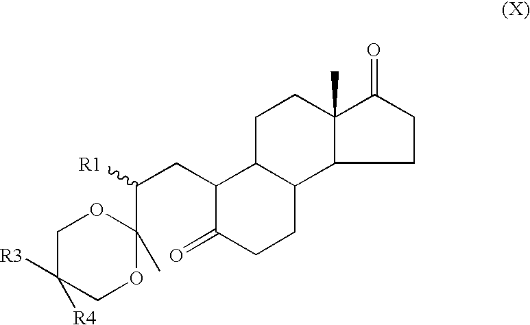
C1C([R4])([R3])COC(C(CC2C(=O)CCC3C2CCC2(C)C3CCC2=O)[R1])(C)O1
